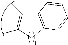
CC1=C(C)CC2=C1C=CC=C2
